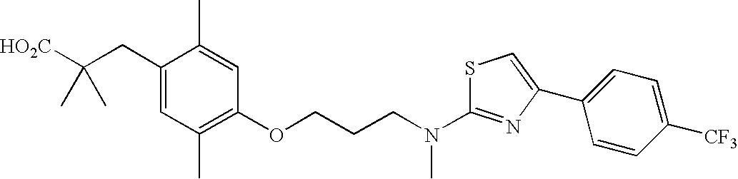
C1(CC([HO2C])(C)C)=CC(C)=C(OCCCN(C2=NC(C3=CC=C([CF3])C=C3)=CS2)C)C=C1C
